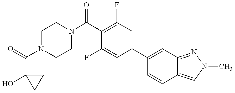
C1N(C(C2(O)CC2)=O)CCN(C(=O)C2=C(F)C=C(C3=CC4=NN(C)C=C4C=C3)C=C2F)C1
